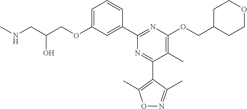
C1=C(OCC(CNC)O)C=C(C2=NC(OCC3CCOCC3)=C(C)C(C3=C(C)ON=C3C)=N2)C=C1
